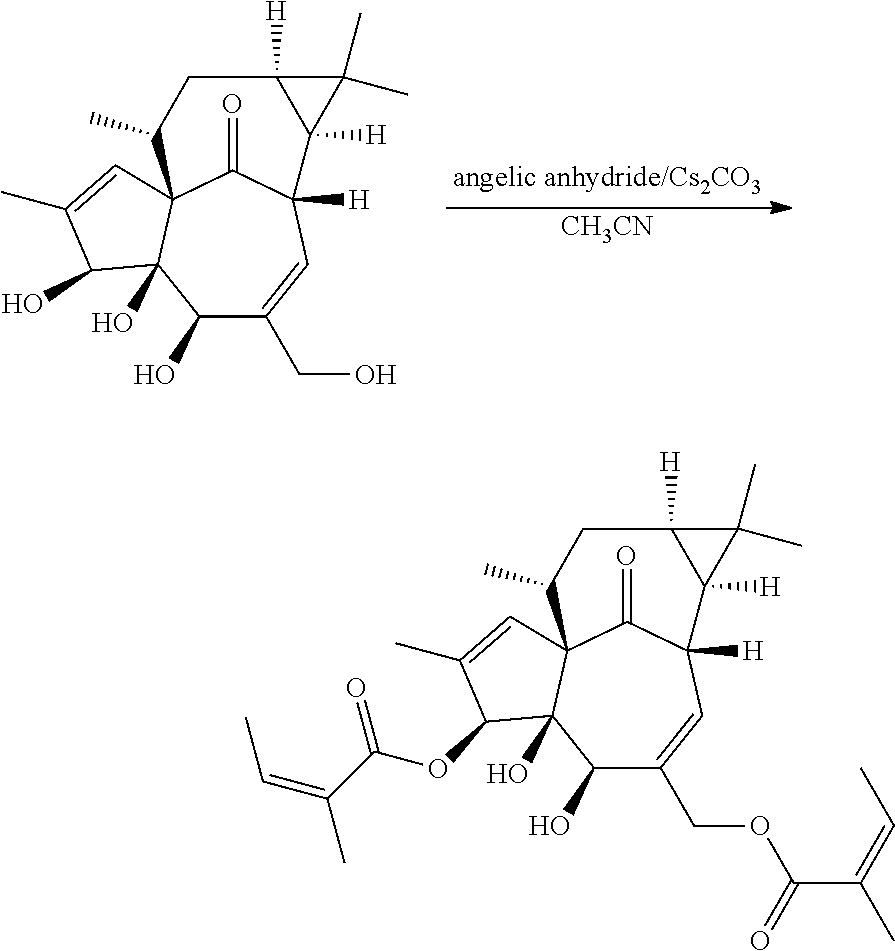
C1(O)C(COC(=O)C(=CC)C)=CC2([H])C(=O)C3(C1(O)C(OC(=O)C(=CC)C)C(C)=C3)C(C)CC1([H])C2([H])C1(C)C.C1(O)C(CO)=CC2([H])C(=O)C3(C1(O)C(O)C(C)=C3)C(C)CC1([H])C2([H])C1(C)C.[CH3CN]
